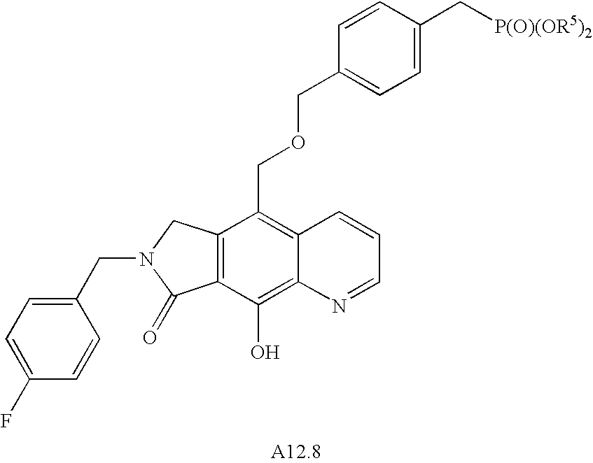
C12=C(C(O)=C3C(=C1COCC1=CC=C(C[P(O)(OR5)2])C=C1)C=CC=N3)C(=O)N(CC1=CC=C(F)C=C1)C2
